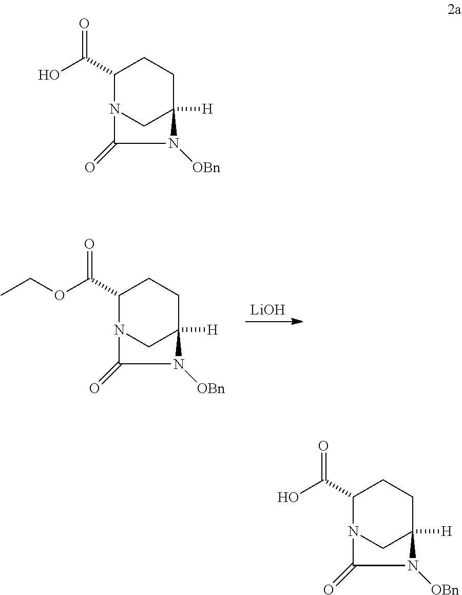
C1(C(O)=O)N2CC([H])(CC1)N([OBn])C2=O.C1(C(OCC)=O)N2CC([H])(CC1)N([OBn])C2=O.[LiOH].C1(C(O)=O)N2CC([H])(CC1)N([OBn])C2=O
